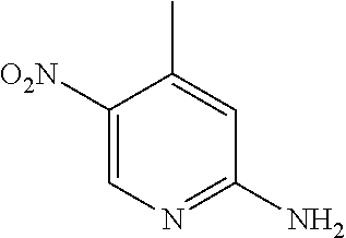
C1([O2N])=CN=C(N)C=C1C
